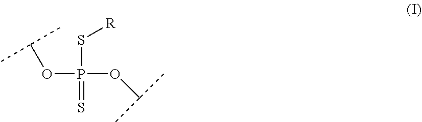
P(S[R])(OC(C)C)(OC(C)C)=S
